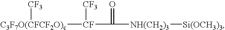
[C3F7O(CFCF2O)c]([CF]([CF3])C(=O)[NH(CH2)3][Si(OCH3)3])[CF3]
